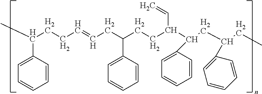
CC(CCC=CCC(CCC(C(CC(CC)C1=CC=CC=C1)C1=CC=CC=C1)C=C)C1=CC=CC=C1)C1=CC=CC=C1
